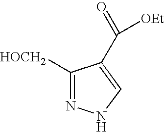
C1([HOCH2])=NNC=C1C(=O)[OEt]
